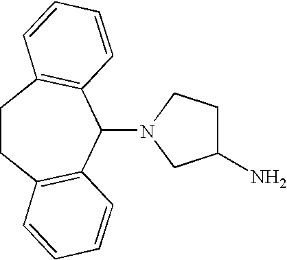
C1CC2=C(C(N3CC(N)CC3)C3=C1C=CC=C3)C=CC=C2
